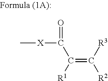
C([R3])([R2])=C(C([X]C)=O)[R1]
